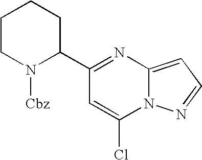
C1(C2CCCCN2[Cbz])=NC2=CC=NN2C(Cl)=C1
